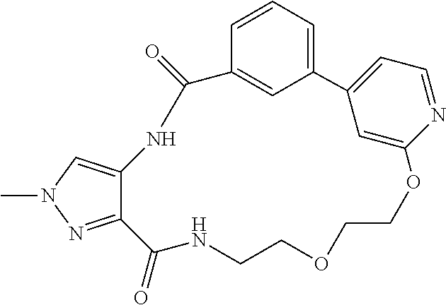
C12=CC(=CC=C1)C1=CC=NC(=C1)OCCOCCNC(=O)C1=NN(C)C=C1NC2=O
